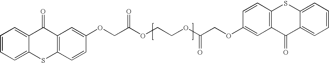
C1=CC=C2C(=C1)C(=O)C1=C(S2)C=CC(OCC(OCCOC(COC2=CC3=C(C=C2)SC2=CC=CC=C2C3=O)=O)=O)=C1
